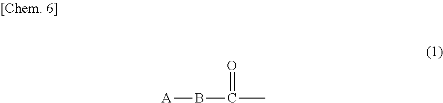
[A]BC(C)=O
